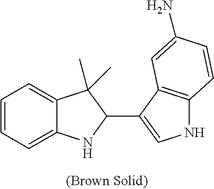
C12=CC=CC=C1NC(C1=CNC3=C1C=C(N)C=C3)C2(C)C
